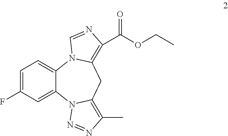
C1=C(F)C=C2C(=C1)N1C(=C(C(OCC)=O)N=C1)CC1=C(C)N=NN21
